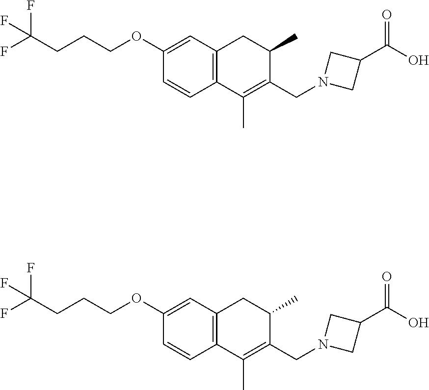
C12=C(C=C(OCCCC(F)(F)F)C=C1)CC(C)C(CN1CC(C(O)=O)C1)=C2C.C12=C(C=C(OCCCC(F)(F)F)C=C1)CC(C)C(CN1CC(C(O)=O)C1)=C2C
